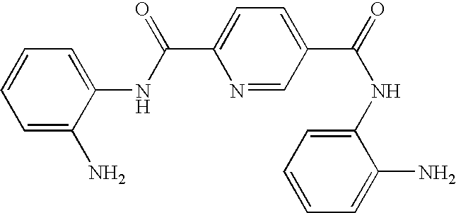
O=C(C1=CC=C(C(=O)NC2=CC=CC=C2N)C=N1)NC1=CC=CC=C1N
